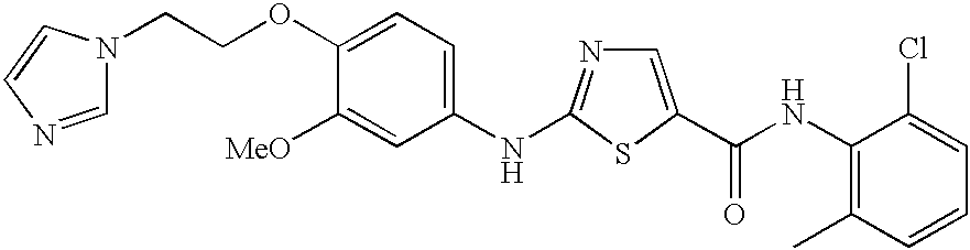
C1(NC2=NC=C(C(NC3=C(C)C=CC=C3Cl)=O)S2)=CC=C(OCCN2C=NC=C2)C([MeO])=C1
